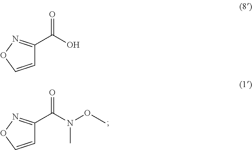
C1(C(=O)N(C)OC)=NOC=C1.C1(C(=O)O)=NOC=C1
